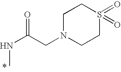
N(C(CN1CCS(=O)(=O)CC1)=O)C
